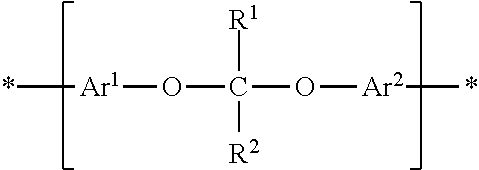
*[Ar1]OC(O[Ar2]*)([R1])[R2]
